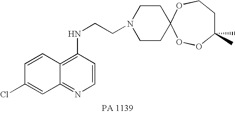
C12=NC=CC(NCCN3CCC4(CC3)OOC(C)(C)CCO4)=C1C=CC(Cl)=C2
